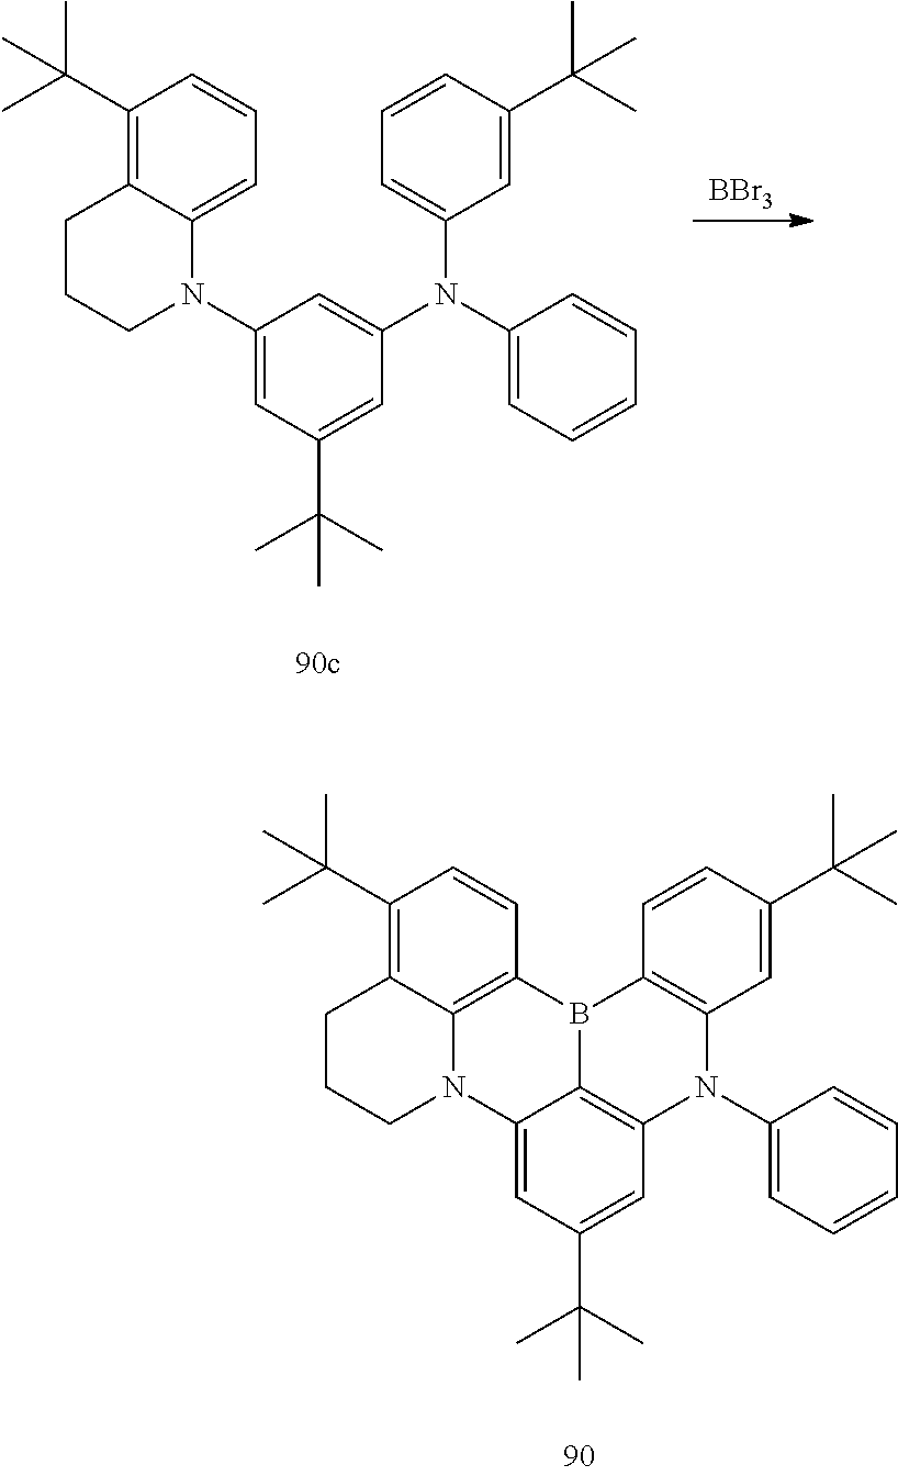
[BBr3].C1(N2C3=CC=CC(C(C)(C)C)=C3CCC2)=CC(C(C)(C)C)=CC(N(C2=CC=CC(C(C)(C)C)=C2)C2=CC=CC=C2)=C1.C12=CC(C(C)(C)C)=CC3=C1B(C1=C4N2CCCC4=C(C(C)(C)C)C=C1)C1=C(N3C2=CC=CC=C2)C=C(C(C)(C)C)C=C1
